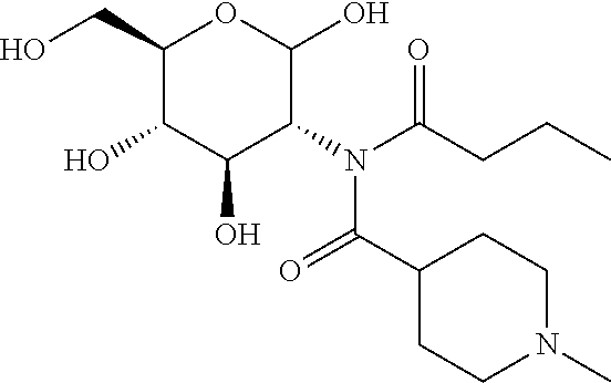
C1(CO)C(O)C(O)C(N(C(CCC)=O)C(C2CCN(C)CC2)=O)C(O)O1
